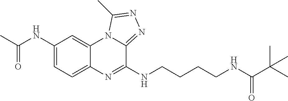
C1(NC(C)=O)=CC=C2C(=C1)N1C(=NN=C1C)C(NCCCCNC(C(C)(C)C)=O)=N2
